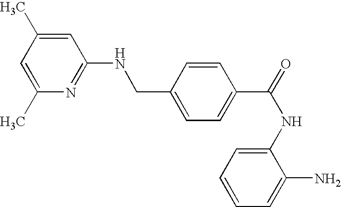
C1=C(C)N=C(NCC2=CC=C(C(=O)NC3=CC=CC=C3N)C=C2)C=C1C
